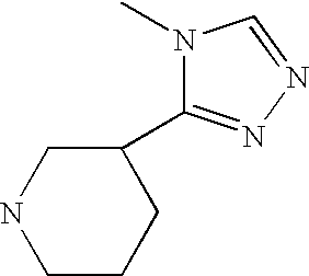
C1CCC(C2=NN=CN2C)CN1
